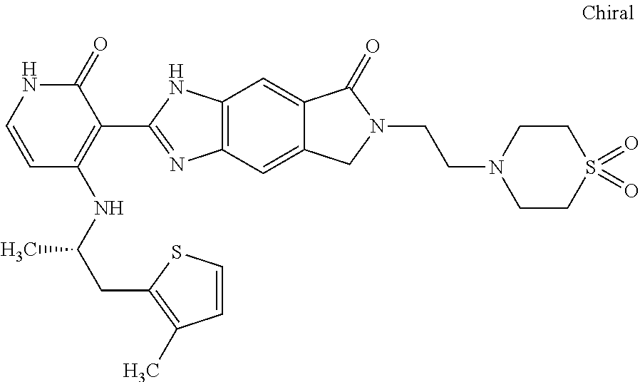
C1=CC(NC(CC2=C(C)C=CS2)C)=C(C2=NC3=C(N2)C=C2C(=C3)CN(CCN3CCS(=O)(=O)CC3)C2=O)C(=O)N1
